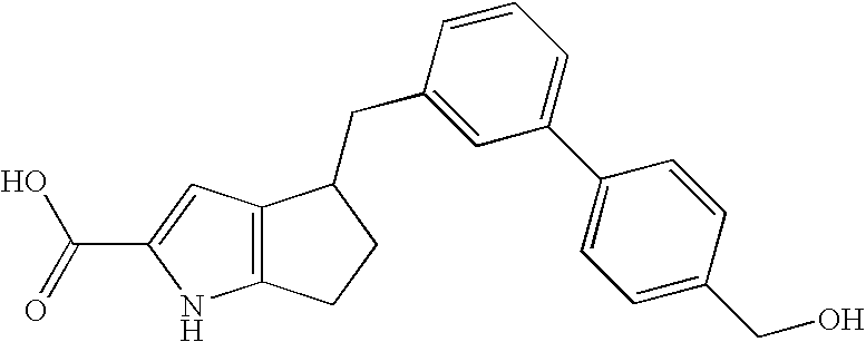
C12=C(C=C(C(=O)O)N1)C(CC1=CC(C3=CC=C(CO)C=C3)=CC=C1)CC2
